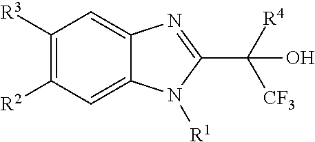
C1([R3])=C([R2])C=C2C(=C1)N=C(C([R4])([CF3])O)N2[R1]
